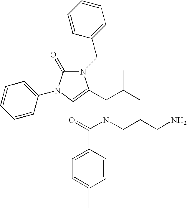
O=C(N(CCCN)C(C(C)C)C1=CN(C2=CC=CC=C2)C(=O)N1CC1=CC=CC=C1)C1=CC=C(C)C=C1
